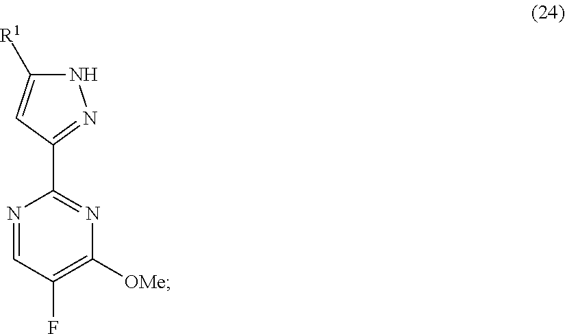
N1C([R1])=CC(C2=NC([OMe])=C(F)C=N2)=N1
